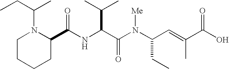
N(C(C(N(C(CC)C=C(C)C(O)=O)[Me])=O)C(C)C)C(C1N(C(CC)C)CCCC1)=O
